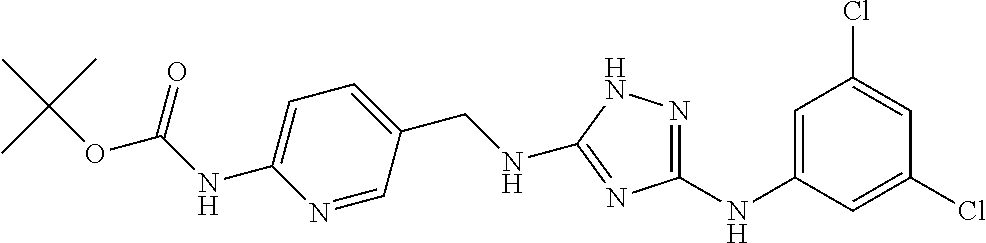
C1=C(NC2=NNC(NCC3=CC=C(NC(OC(C)(C)C)=O)N=C3)=N2)C=C(Cl)C=C1Cl
